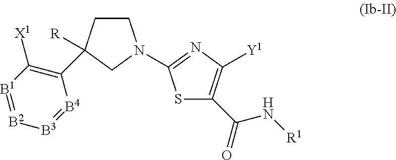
C1CC([R])(C2=C([X1])[B1]=[B2][B3]=[B4]2)CN1C1=NC([Y1])=C(C(N[R1])=O)S1
